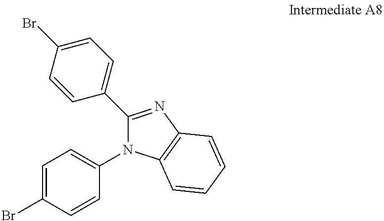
C1=C(Br)C=CC(N2C(C3=CC=C(Br)C=C3)=NC3=C2C=CC=C3)=C1
